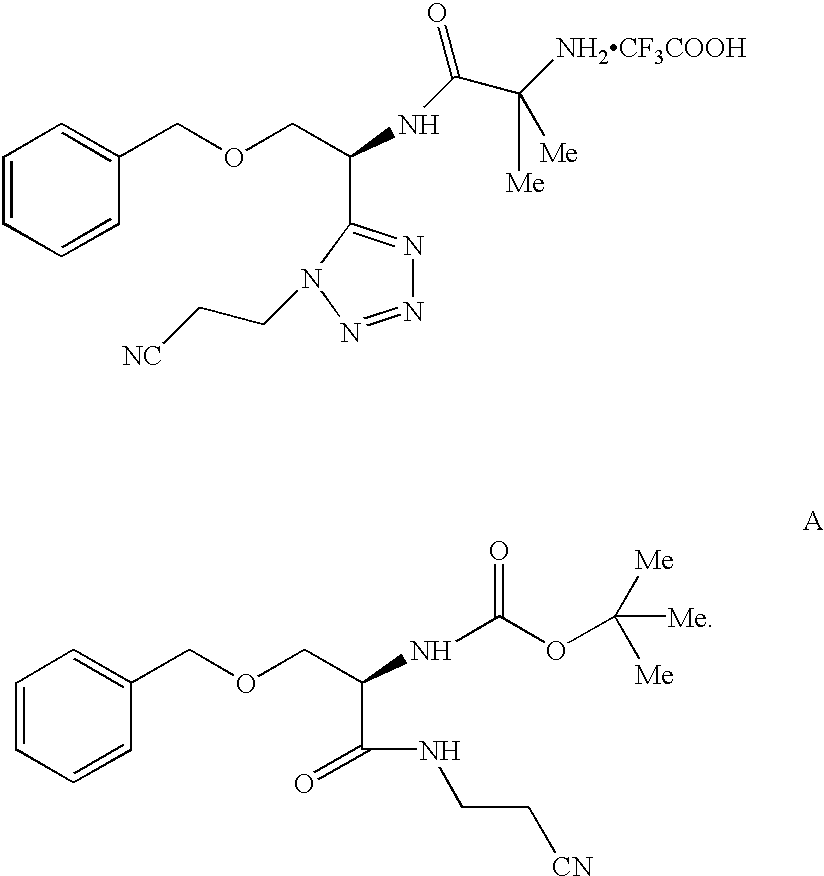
C1=CC=CC(COCC(NC(C([NH2CF3COOH])([Me])[Me])=O)C2=NN=NN2CC[NC])=C1.C1=CC=CC(COCC(NC(OC([Me])([Me])[Me])=O)C(NCC[CN])=O)=C1
